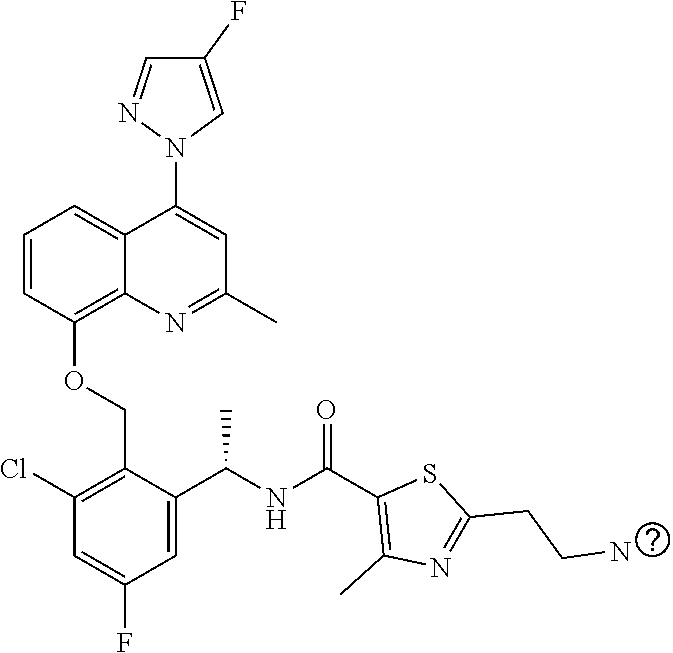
C1=CC(OCC2=C(Cl)C=C(F)C=C2C(NC(C2=C(C)N=C(CCN)S2)=O)C)=C2C(=C1)C(N1C=C(F)C=N1)=CC(C)=N2
